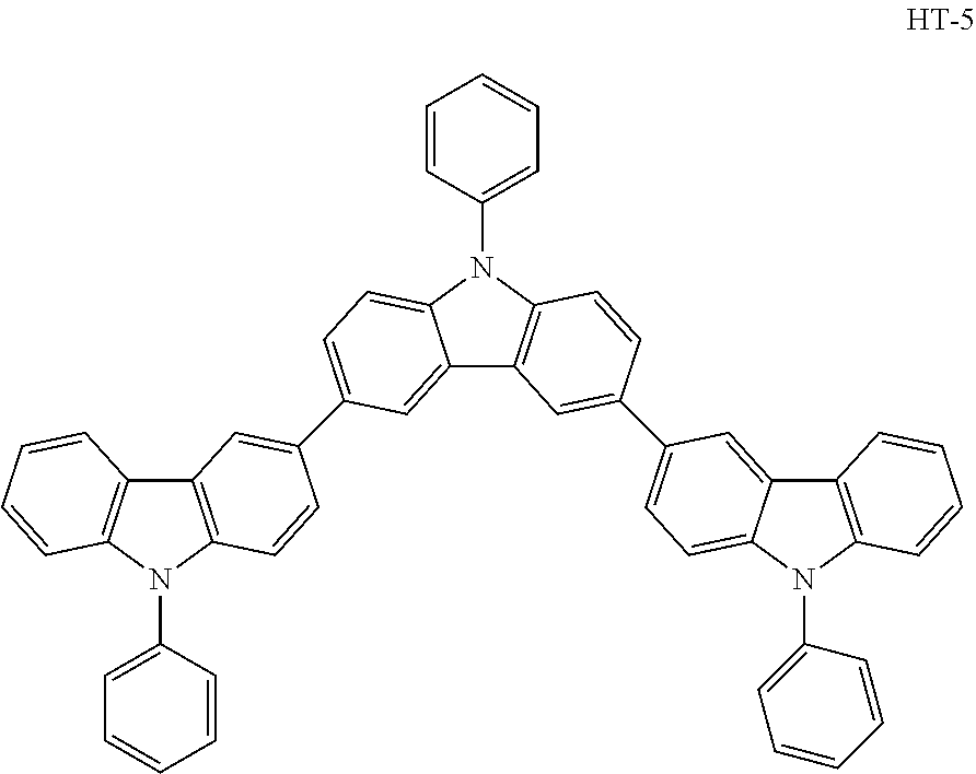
C1(N2C3=CC=C(C4=CC5=C(N(C6=CC=CC=C6)C6=C5C=CC=C6)C=C4)C=C3C3=C2C=CC(C2=CC=C4N(C5=CC=CC=C5)C5=C(C4=C2)C=CC=C5)=C3)=CC=CC=C1
